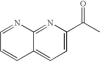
C12=NC(C(C)=O)=CC=C1C=CC=N2
